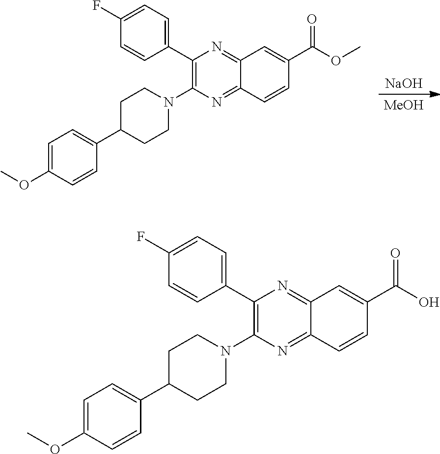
C1(C2=CC=C(F)C=C2)=C(N2CCC(C3=CC=C(OC)C=C3)CC2)N=C2C(=N1)C=C(C(=O)O)C=C2.[MeOH].[NaOH].C1(C2=CC=C(F)C=C2)=C(N2CCC(C3=CC=C(OC)C=C3)CC2)N=C2C(=N1)C=C(C(=O)OC)C=C2
